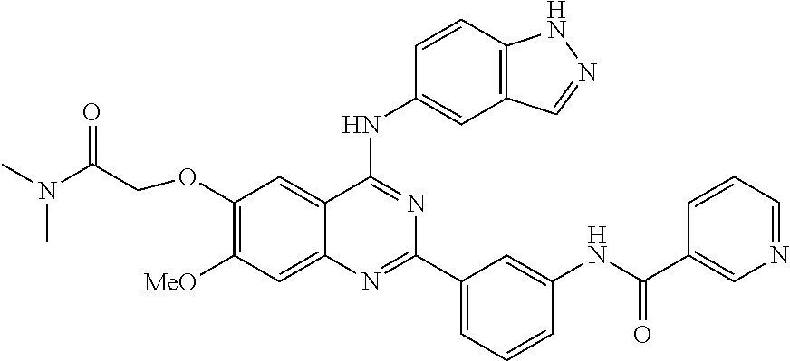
C1(OCC(N(C)C)=O)=C([MeO])C=C2C(=C1)C(NC1=CC3=C(C=C1)NN=C3)=NC(C1=CC=CC(NC(=O)C3=CN=CC=C3)=C1)=N2
